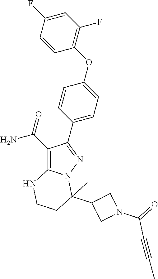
C1(C(=O)N)=C2N(N=C1C1=CC=C(OC3=C(F)C=C(F)C=C3)C=C1)C(C1CN(C(=O)C#CC)C1)(C)CCN2
